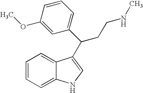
C1=CC=C2C(=C1)C(C(C1=CC=CC(OC)=C1)CCNC)=CN2
